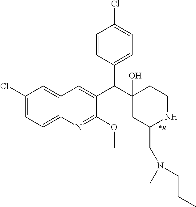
C1(Cl)=CC=C2C(=C1)C=C(C(C1(O)CC(CN(C)CCC)NCC1)C1=CC=C(Cl)C=C1)C(OC)=N2.[*R]
